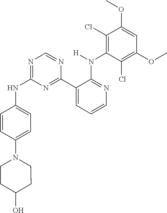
N1=C(NC2=CC=C(N3CCC(O)CC3)C=C2)N=C(C2=CC=CN=C2N(C2=C(Cl)C(OC)=CC(OC)=C2Cl)[H])N=C1
